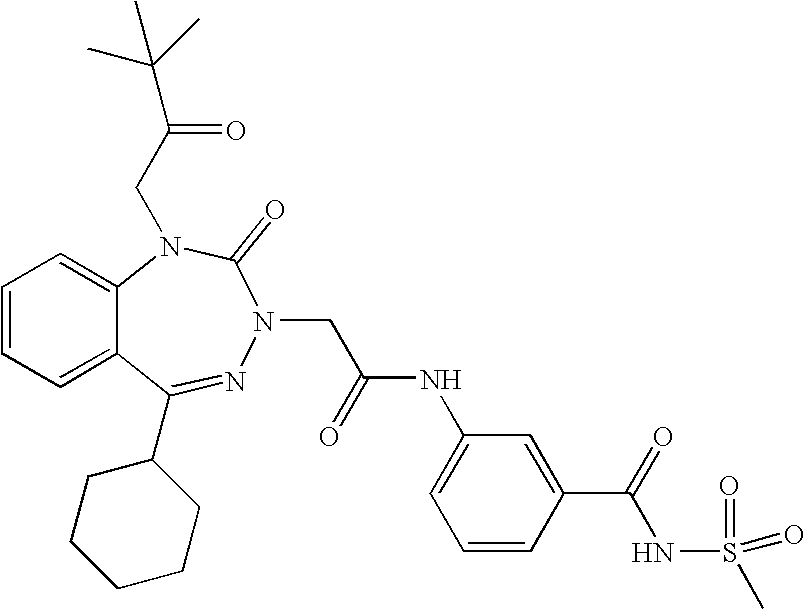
C1=CC=C2C(=C1)N(CC(=O)C(C)(C)C)C(=O)N(CC(NC1=CC=CC(C(=O)NS(=O)(C)=O)=C1)=O)N=C2C1CCCCC1
